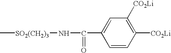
C[SO2(CH2)3]NC(C1=CC([CO2Li])=C([CO2Li])C=C1)=O
